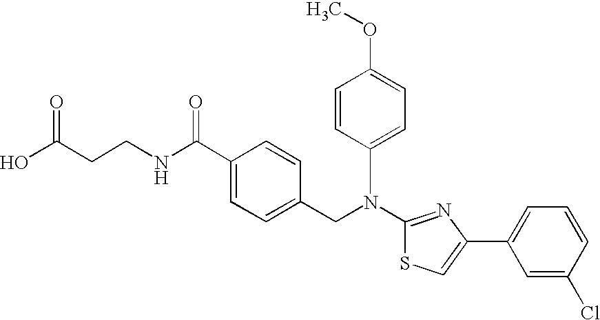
N(C1=NC(C2=CC=CC(Cl)=C2)=CS1)(CC1=CC=C(C(NCCC(O)=O)=O)C=C1)C1=CC=C(OC)C=C1
